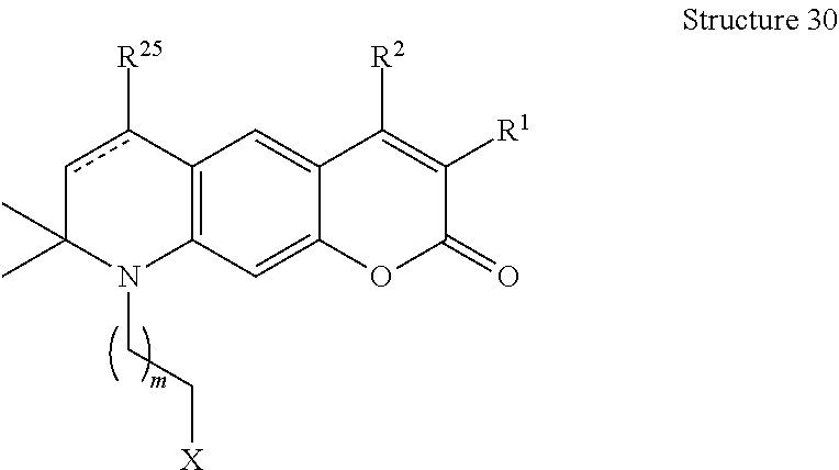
C12=CC3=C(C=C1OC(=O)C([R1])=C2[R2])N(CC[X])C(C)(C)cc3[R25]
